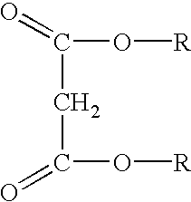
C(O[R])(CC(O[R])=O)=O
